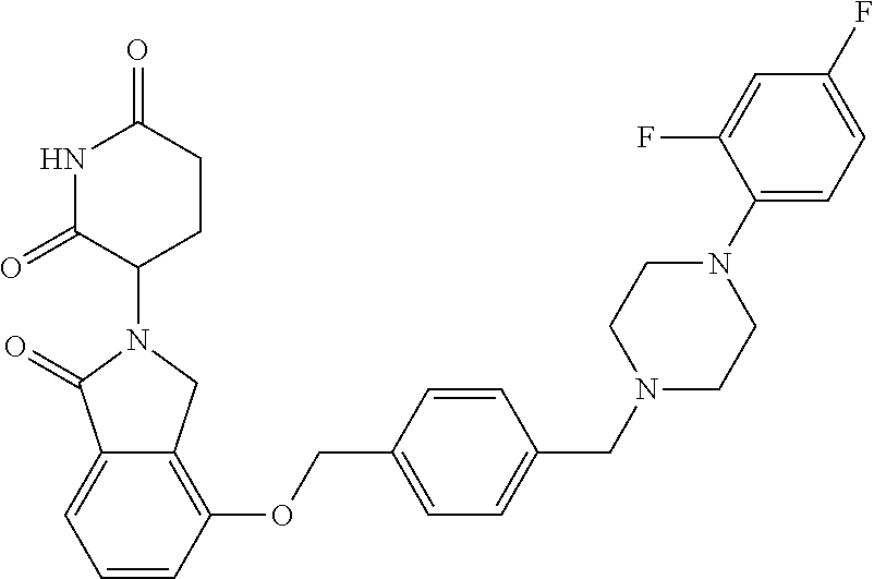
C12=CC=CC(OCC3=CC=C(CN4CCN(C5=CC=C(F)C=C5F)CC4)C=C3)=C1CN(C1CCC(=O)NC1=O)C2=O
